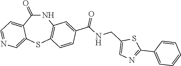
N1C(=O)C2=CC=NC=C2SC2=C1C=C(C(NCC1=CN=C(C3=CC=CC=C3)S1)=O)C=C2
